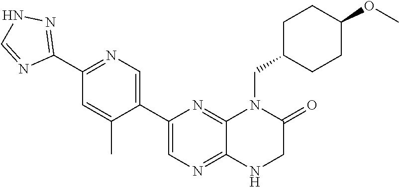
C1(C2=CN=C(C3=NNC=N3)C=C2C)=CN=C2C(=N1)N(CC1CCC(OC)CC1)C(=O)CN2
